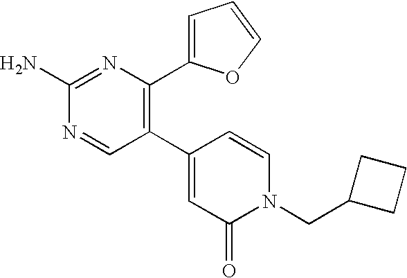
C1(C2=CC(=O)N(CC3CCC3)C=C2)=C(C2=CC=CO2)N=C(N)N=C1
